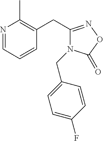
C1=CC=NC(C)=C1CC1=NOC(=O)N1CC1=CC=C(F)C=C1
